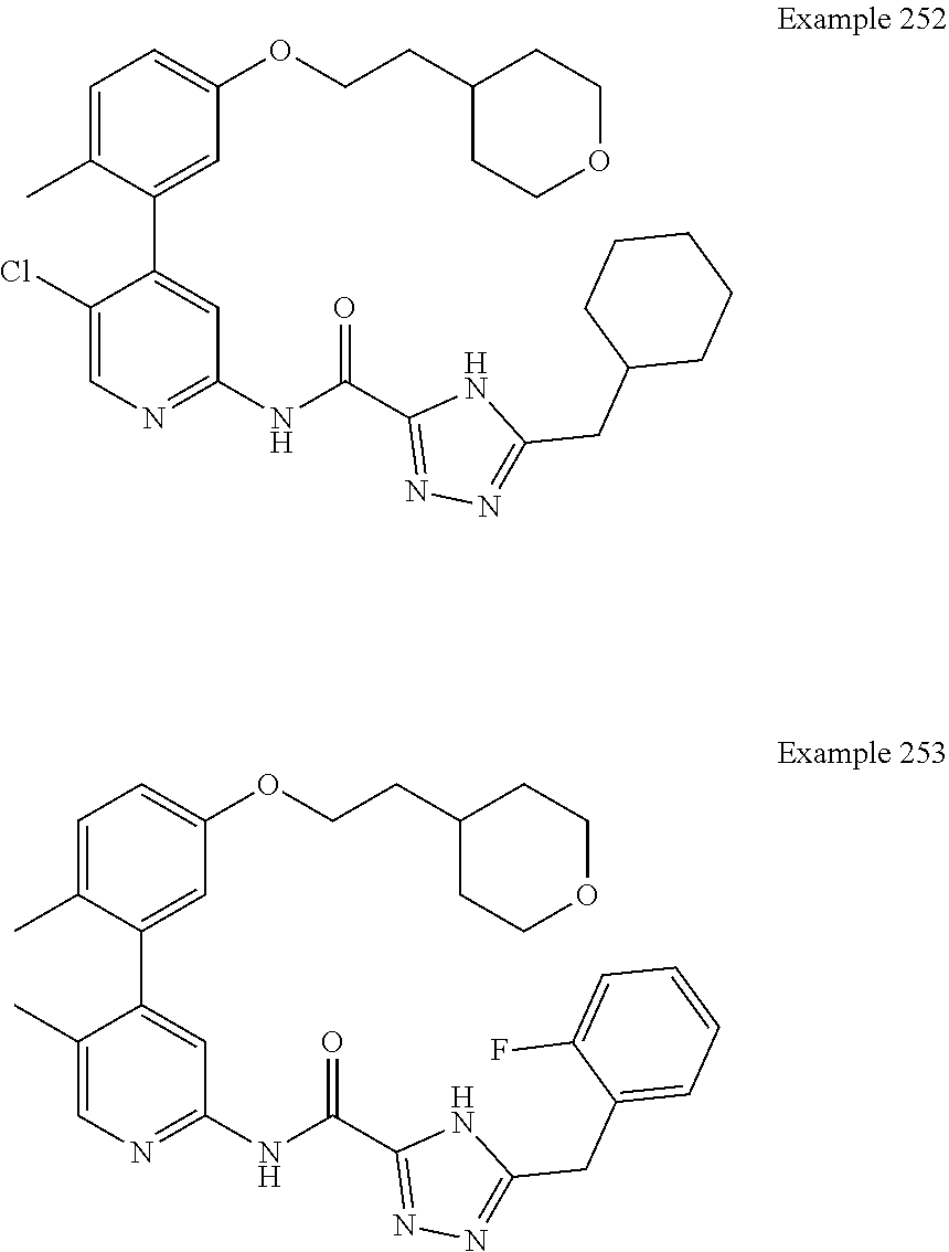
C1(CC2CCCCC2)=NN=C(C(NC2=NC=C(Cl)C(C3=CC(OCCC4CCOCC4)=CC=C3C)=C2)=O)N1.C1=C(OCCC2CCOCC2)C=C(C2=CC(NC(C3=NN=C(CC4=CC=CC=C4F)N3)=O)=NC=C2C)C(C)=C1
